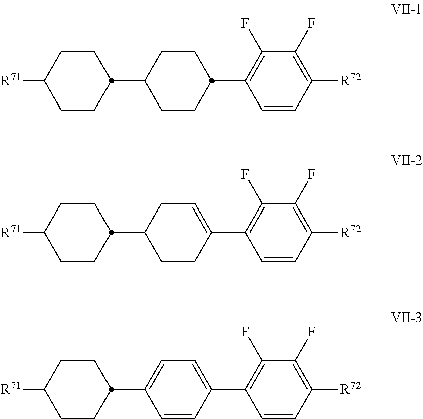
C1=CC([R72])=C(F)C(F)=C1C1CCC(C2CCC([R71])CC2)CC1.C1=CC([R72])=C(F)C(F)=C1C1=CCC(C2CCC([R71])CC2)CC1.C1=CC([R72])=C(F)C(F)=C1C1=CC=C(C2CCC([R71])CC2)C=C1
